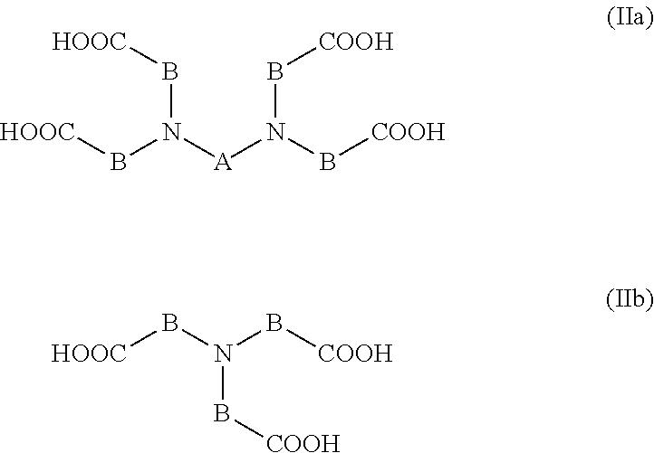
B(N(B[HOOC])[A]N(B[COOH])B[COOH])[HOOC].[HOOC]BN(B[COOH])B[COOH]
